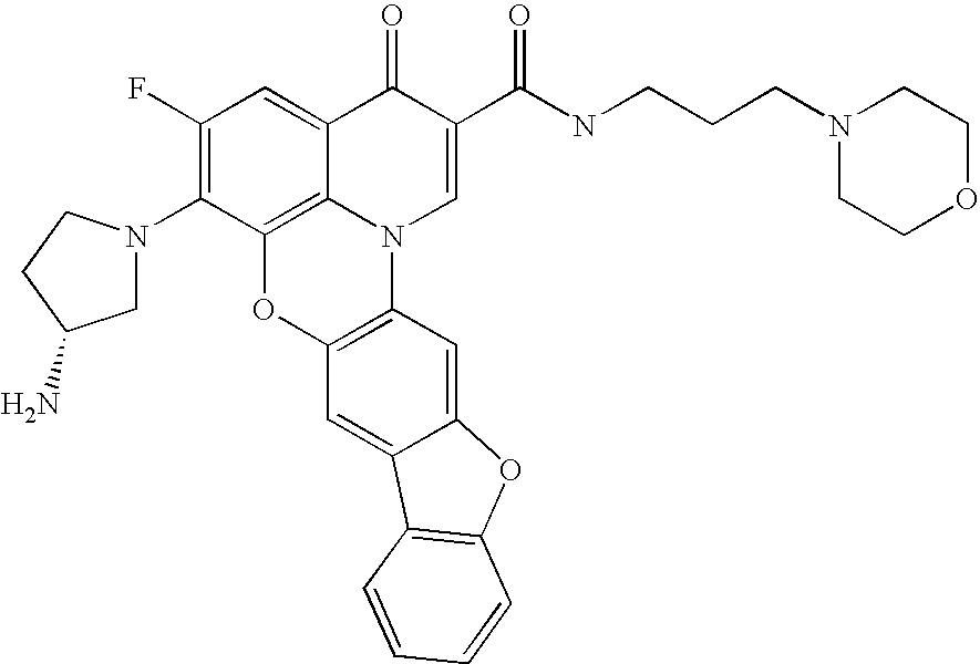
C1(F)=C(N2CC(N)CC2)C2=C3C(=C1)C(=O)C(C(NCCCN1CCOCC1)=O)=CN3C1=C(O2)C=C2C(=C1)OC1=C2C=CC=C1
